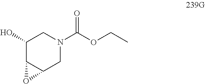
C1(O)C2C(CN(C(OCC)=O)C1)O2
